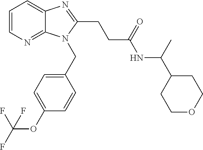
C1=CN=C2C(=C1)N=C(CCC(NC(C1CCOCC1)C)=O)N2CC1=CC=C(OC(F)(F)F)C=C1
